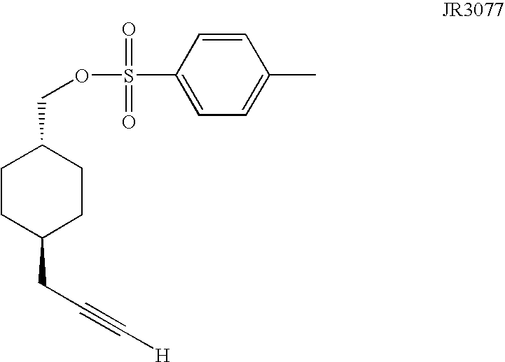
C1=CC(S(OCC2CCC(CC#C[H])CC2)(=O)=O)=CC=C1C
